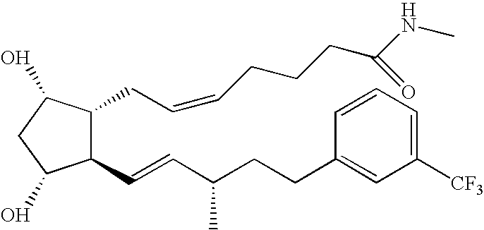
C1(C=CC(CCC2=CC([CF3])=CC=C2)C)C(CC=CCCCC(NC)=O)C(O)CC1O
